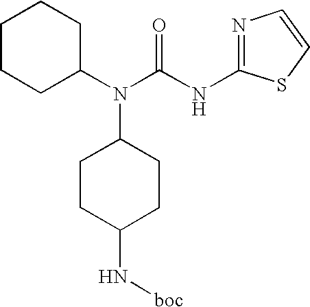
C1CCC(N(C(=O)NC2=NC=CS2)C2CCC(N[boc])CC2)CC1
